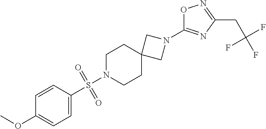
O1N=C(CC(F)(F)F)N=C1N1CC2(CCN(S(C3=CC=C(OC)C=C3)(=O)=O)CC2)C1
